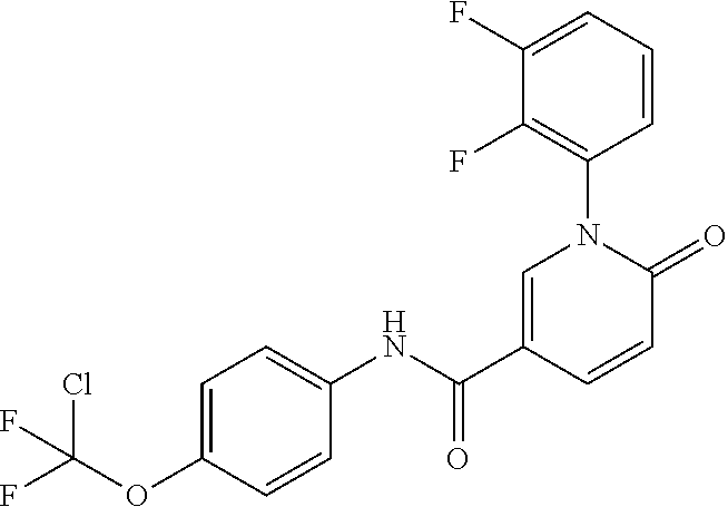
C1=C(C(NC2=CC=C(OC(F)(Cl)F)C=C2)=O)C=CC(=O)N1C1=C(F)C(F)=CC=C1
